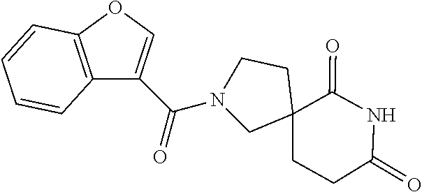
N1(C(=O)C2=COC3=C2C=CC=C3)CC2(CCC(=O)NC2=O)CC1
